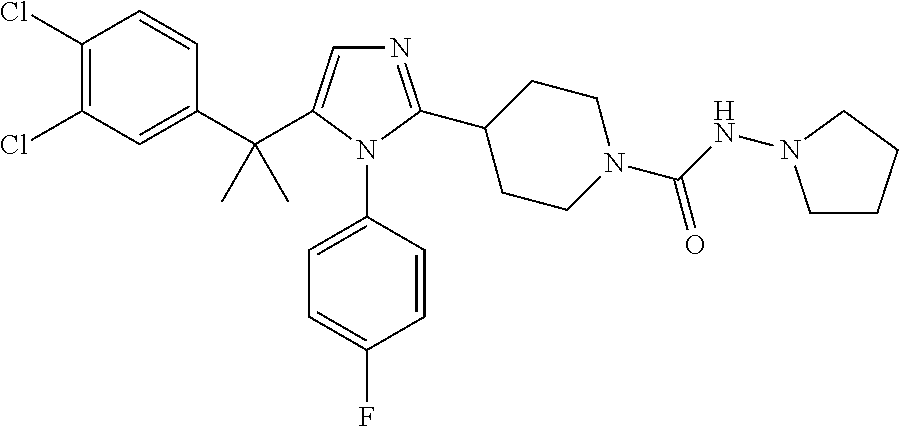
C1(C(C2=CN=C(C3CCN(C(NN4CCCC4)=O)CC3)N2C2=CC=C(F)C=C2)(C)C)=CC(Cl)=C(Cl)C=C1
